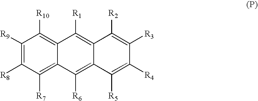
C1([R9])=C([R8])C([R7])=C2C(=C1[R10])C([R1])=C1C(=C2[R6])C([R5])=C([R4])C([R3])=C1[R2]
